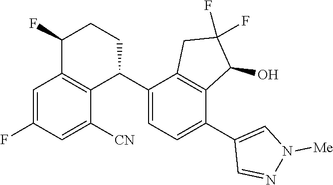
C1=C(F)C=C([CN])C2=C1C(F)CCC2C1=CC=C(C2=CN([Me])N=C2)C2=C1CC(F)(F)C2O
